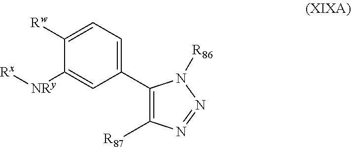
C1([Rw])=CC=C(C2=C([R87])N=NN2[R86])C=C1[NRy][Rx]
